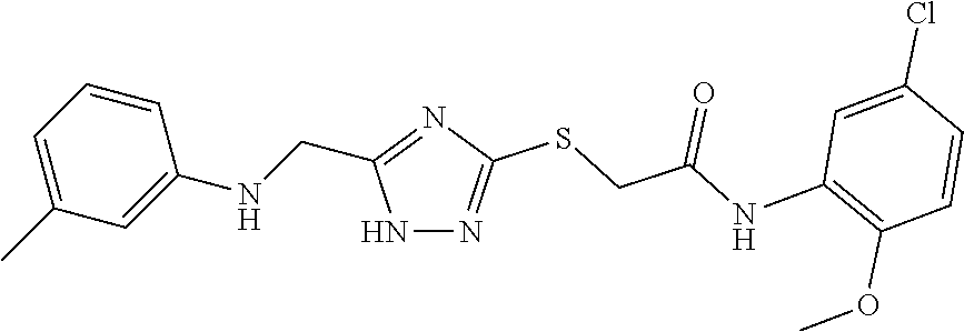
C1=CC=C(C)C=C1NCC1=NC(SCC(NC2=C(OC)C=CC(Cl)=C2)=O)=NN1
